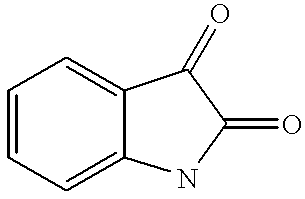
C1=CC=C2C(=C1)C(=O)C(=O)N2
